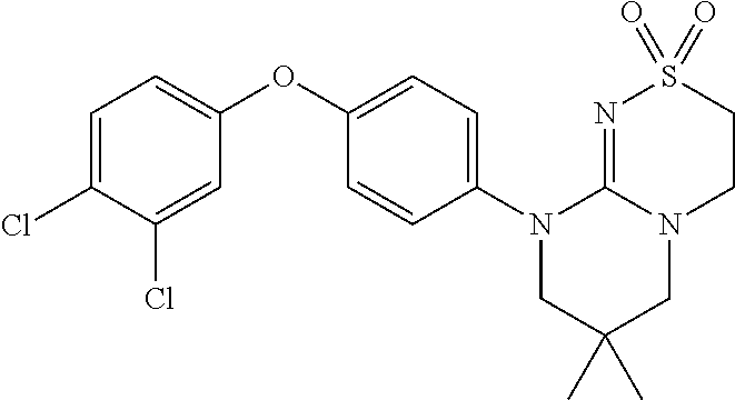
C1=C(Cl)C(Cl)=CC(OC2=CC=C(N3CC(C)(C)CN4C3=NS(=O)(=O)CC4)C=C2)=C1
